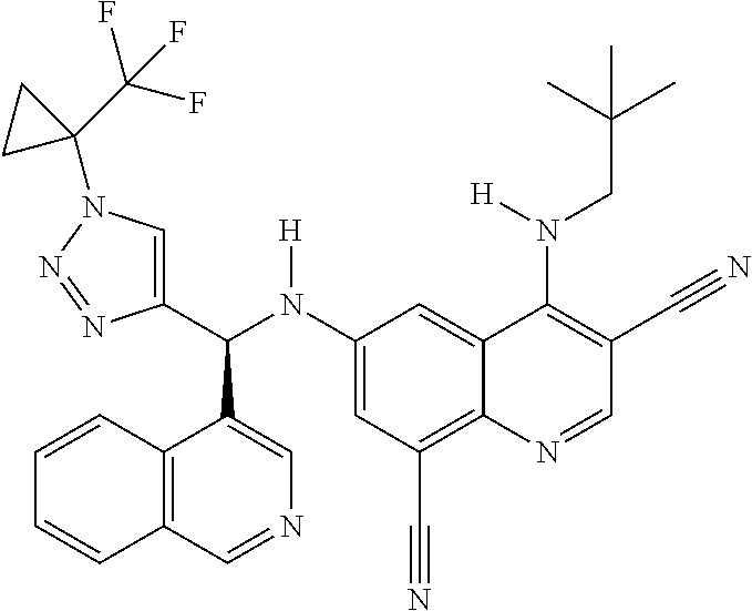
C1(N(C(C2=CN(C3(C(F)(F)F)CC3)N=N2)C2=CN=CC3=C2C=CC=C3)[H])=CC(C#N)=C2C(=C1)C(N(CC(C)(C)C)[H])=C(C#N)C=N2
